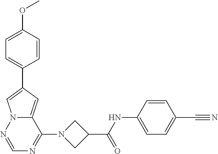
C1(C2=CN3C(=C2)C(N2CC(C(NC4=CC=C(C#N)C=C4)=O)C2)=NC=N3)=CC=C(OC)C=C1
